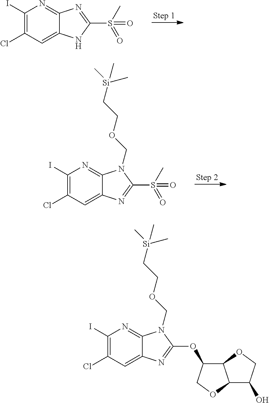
C1(I)=C(Cl)C=C2C(=N1)N=C(S(C)(=O)=O)N2.C1(I)=C(Cl)C=C2C(=N1)N(COCC[Si](C)(C)C)C(S(C)(=O)=O)=N2.C1(I)=C(Cl)C=C2C(=N1)N(COCC[Si](C)(C)C)C(OC1C3C(OC1)C(O)CO3)=N2
